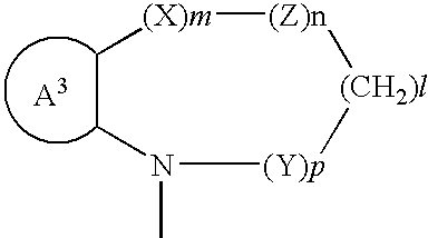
[(Z)n]1[(CH2)l][(Y)p]N(C)CC[(X)m]1.[A3]
